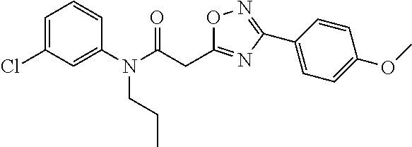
C1=C(Cl)C=C(N(C(=O)CC2=NC(C3=CC=C(OC)C=C3)=NO2)CCC)C=C1
